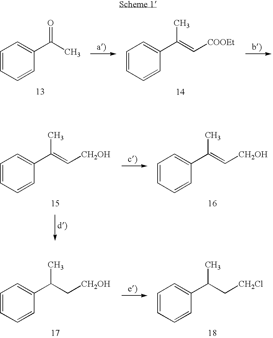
C1=CC=CC(C(C)=O)=C1.C1=CC=CC(C(=C[COOEt])C)=C1.C1=CC=CC(C(=C[CH2OH])C)=C1.C1=CC=CC(C(=C[CH2OH])C)=C1.C1=CC=CC(C(C[CH2OH])C)=C1.C1=CC=CC(C(C[CH2Cl])C)=C1
